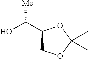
OC(C1COC(C)(C)O1)[Me]
